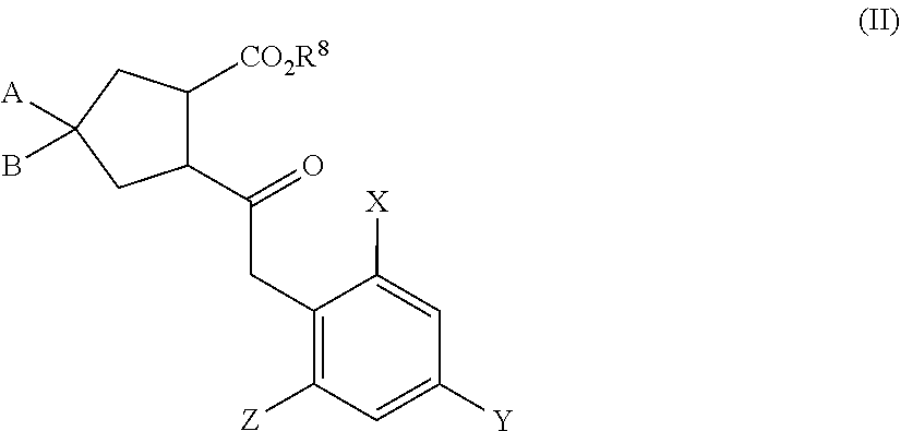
C1([CO2R8])CC([A])(B)CC1C(CC1=C([Z])C=C([Y])C=C1[X])=O
